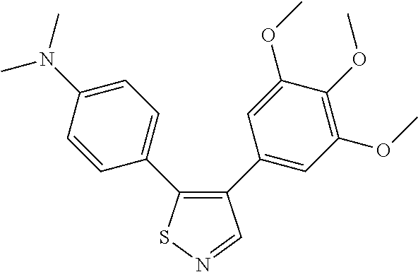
C1=CC(C2=C(C3=CC(OC)=C(OC)C(OC)=C3)C=NS2)=CC=C1N(C)C
